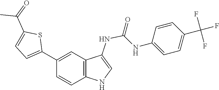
C1(C2=CC3=C(NC=C3NC(NC3=CC=C(C(F)(F)F)C=C3)=O)C=C2)=CC=C(C(=O)C)S1
